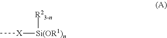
C[X][Si(OR1)n][R23-n]
